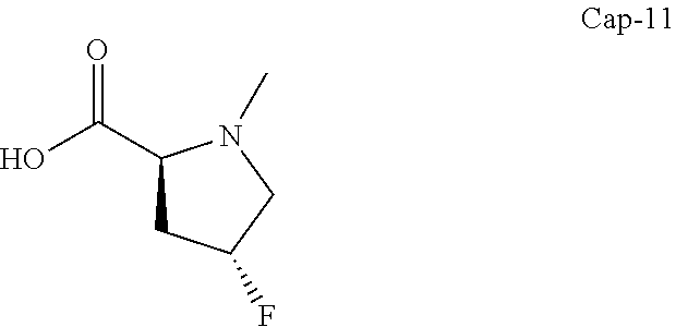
OC(C1CC(F)CN1C)=O
